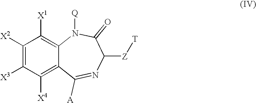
C1([X2])=C([X3])C([X4])=C2C(=C1[X1])N([Q])C(=O)C([Z][T])N=C2[A]
